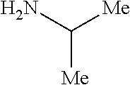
NC([Me])[Me]
